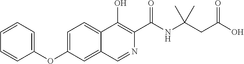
C1(OC2=CC=C3C(=C2)C=NC(C(NC(CC(O)=O)(C)C)=O)=C3O)=CC=CC=C1
